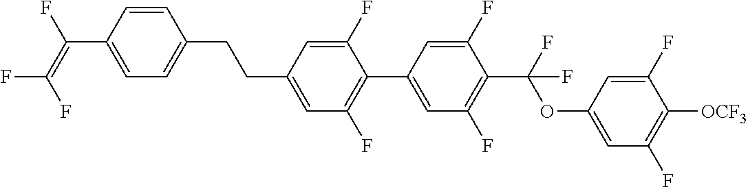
C1=CC(CCC2=CC(F)=C(C3=CC(F)=C(C(OC4=CC(F)=C([OCF3])C(F)=C4)(F)F)C(F)=C3)C(F)=C2)=CC=C1C(F)=C(F)F
